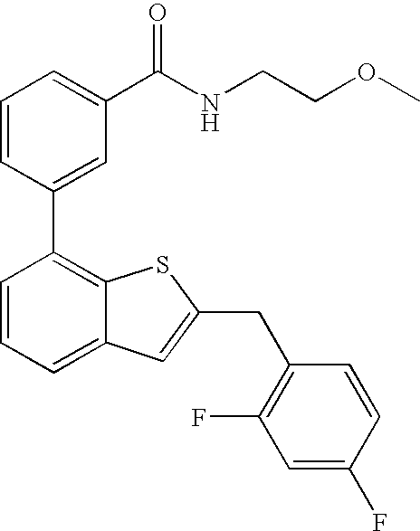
C1=CC(C2=C3C(=CC=C2)C=C(CC2=C(F)C=C(F)C=C2)S3)=CC(C(NCCOC)=O)=C1
